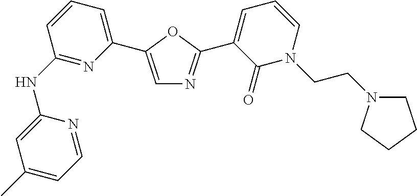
C1(NC2=NC(C3=CN=C(C4=CC=CN(CCN5CCCC5)C4=O)O3)=CC=C2)=CC(C)=CC=N1
